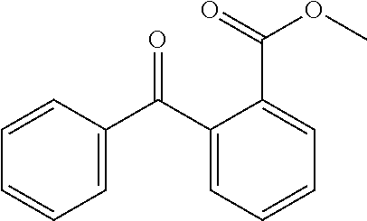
C1=CC=CC(C(C2=CC=CC=C2C(=O)OC)=O)=C1
